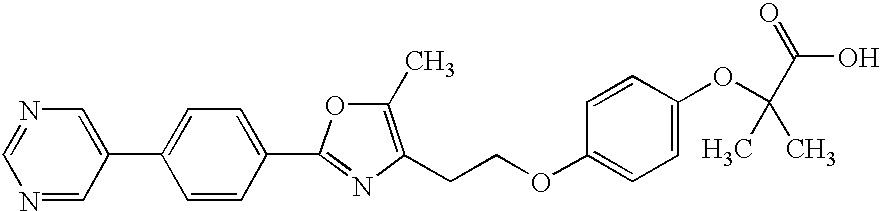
C1(C)=C(CCOC2=CC=C(OC(C)(C)C(O)=O)C=C2)N=C(C2=CC=C(C3=CN=CN=C3)C=C2)O1
